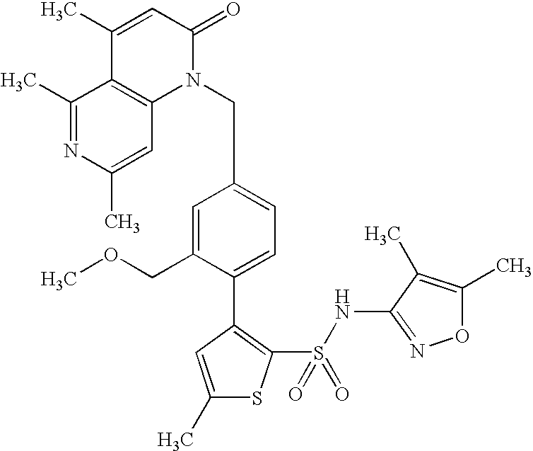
C1(C)=CC(C2=CC=C(CN3C(=O)C=C(C)C4=C3C=C(C)N=C4C)C=C2COC)=C(S(NC2=NOC(C)=C2C)(=O)=O)S1
